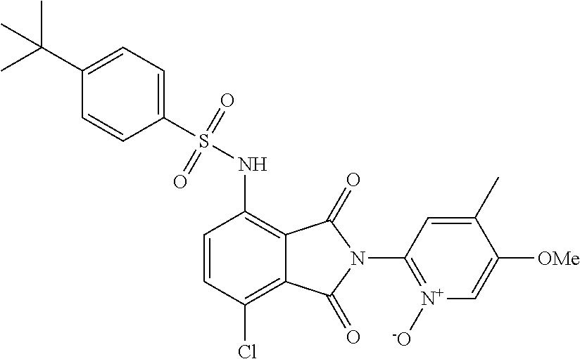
C1=CC(Cl)=C2C(=C1NS(C1=CC=C(C(C)(C)C)C=C1)(=O)=O)C(=O)N(C1=[N+]([-O])C=C([OMe])C(C)=C1)C2=O
